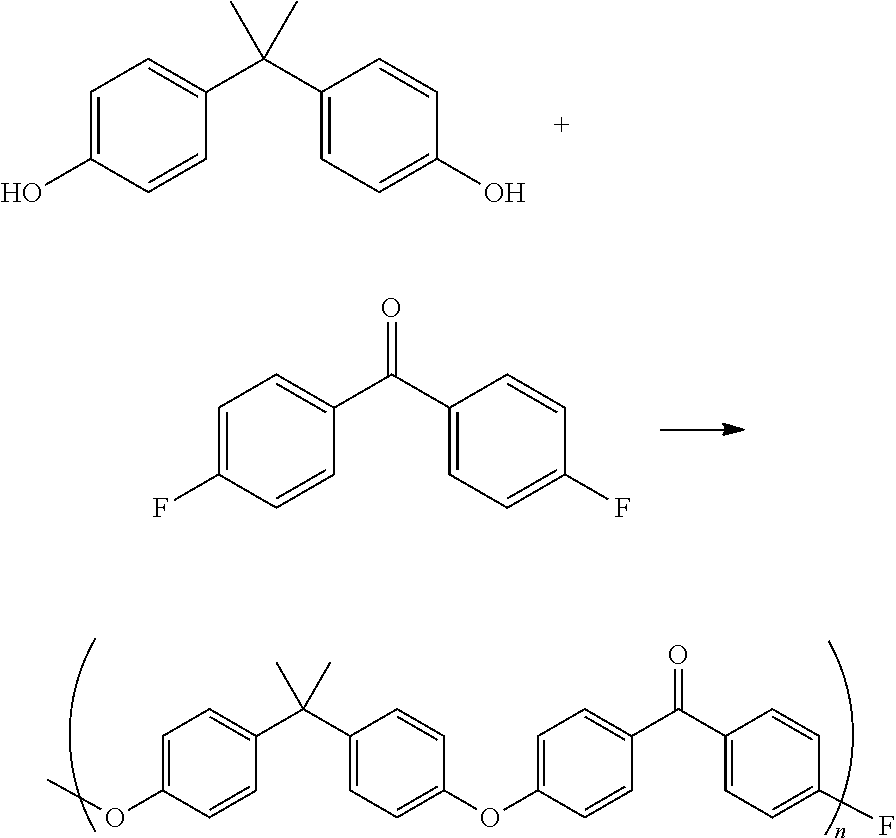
C1=C(O)C=CC(C(C)(C2=CC=C(O)C=C2)C)=C1.C1=C(F)C=CC(C(=O)C2=CC=C(F)C=C2)=C1.C1=C(OC)C=CC(C(C)(C2=CC=C(OC3=CC=C(C(=O)C4=CC=C(F)C=C4)C=C3)C=C2)C)=C1
